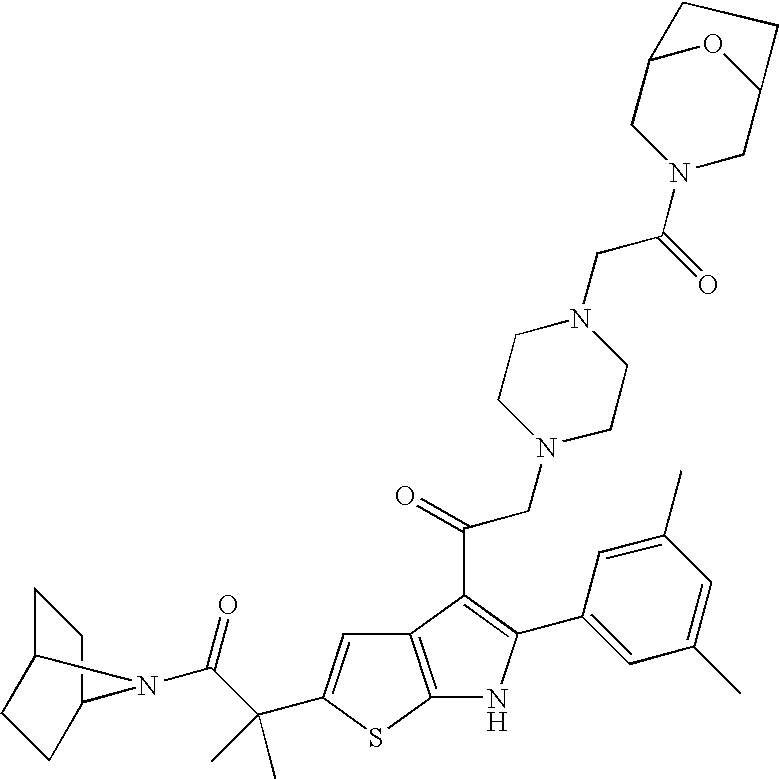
C12=C(SC(C(C(=O)N3C4CCC3CC4)(C)C)=C1)NC(C1=CC(C)=CC(C)=C1)=C2C(=O)CN1CCN(CC(N2CC3OC(C2)CC3)=O)CC1
